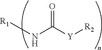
O=C([Y][R2])N[R1]
